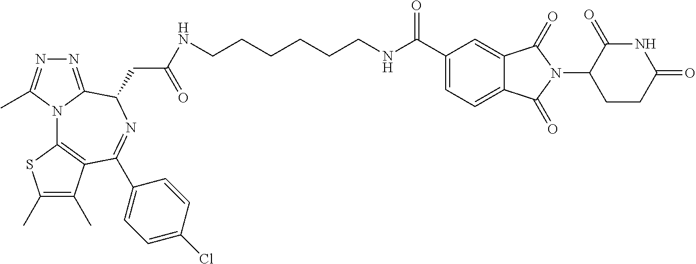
C1=C2C(=CC=C1C(NCCCCCCNC(CC1N=C(C3=CC=C(Cl)C=C3)C3=C(N4C1=NN=C4C)SC(C)=C3C)=O)=O)C(=O)N(C1CCC(=O)NC1=O)C2=O
